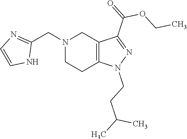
N1(CC2=NC=CN2)CCC2=C(C1)C(C(OCC)=O)=NN2CCC(C)C
